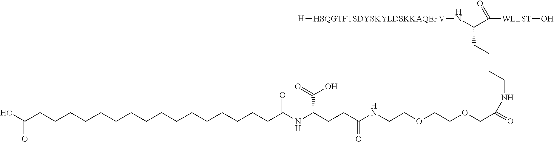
[H][HSQGTFTSDYSKYLDSKKAQEFV]NC(CCCCNC(COCCOCCNC(CCC(NC(CCCCCCCCCCCCCCCCC(O)=O)=O)C(=O)O)=O)=O)C([WLLST]O)=O
